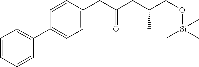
C1=CC=CC(C2=CC=C(CC(CC(CO[Si](C)(C)C)C)=O)C=C2)=C1
